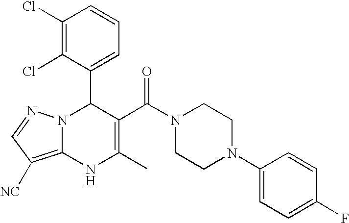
C1(Cl)=C(Cl)C(C2N3C(=C([NC])C=N3)NC(C)=C2C(N2CCN(C3=CC=C(F)C=C3)CC2)=O)=CC=C1
